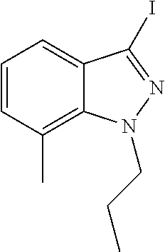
C1=CC(C)=C2C(=C1)C(I)=NN2CCC
